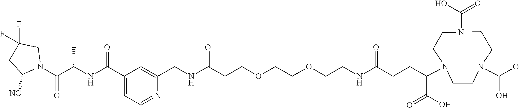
C1(C(NC(C(N2CC(F)(F)CC2[NC])=O)C)=O)=CC=NC(CNC(CCOCCOCCNC(CCC(N2CCN(C(O)O)CCN(C(O)=O)CC2)C(O)=O)=O)=O)=C1
